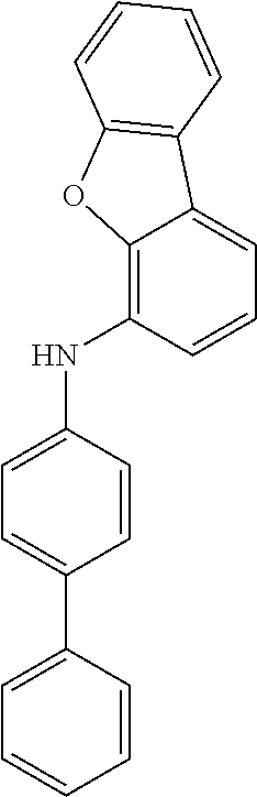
N(C1=CC=C(C2=CC=CC=C2)C=C1)C1=C2C(=CC=C1)C1=C(O2)C=CC=C1
